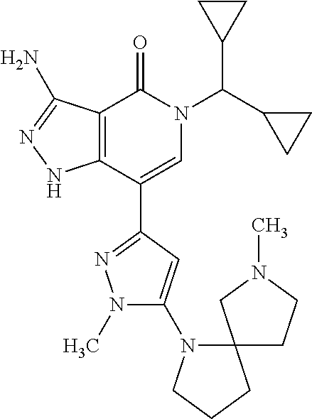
C12=C(C(C3=NN(C)C(N4CCCC45CCN(C)C5)=C3)=CN(C(C3CC3)C3CC3)C1=O)NN=C2N
